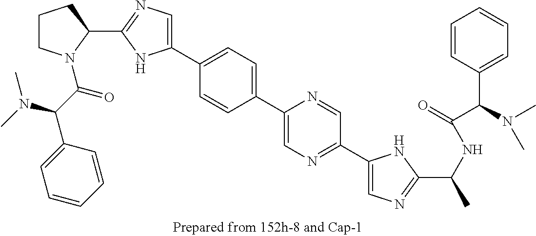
C1CN(C(C(N(C)C)C2=CC=CC=C2)=O)C(C2=NC=C(C3=CC=C(C4=CN=C(C5=CN=C(C(C)NC(=O)C(C6=CC=CC=C6)N(C)C)N5)C=N4)C=C3)N2)C1
